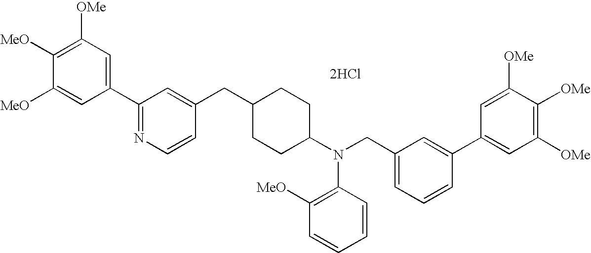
C1=C([MeO])C([MeO])=C([OMe])C=C1C1=NC=CC(CC2CCC(N(CC3=CC=CC(C4=CC([OMe])=C([OMe])C([OMe])=C4)=C3)C3=C([MeO])C=CC=C3)CC2)=C1.[2HCl]
